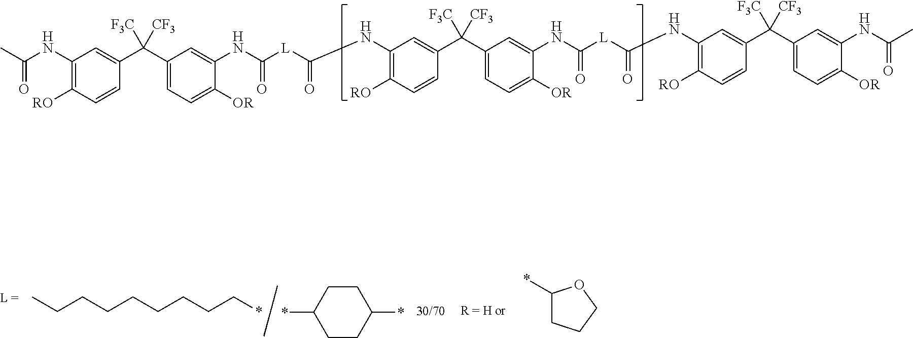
CC(NC1=C([RO])C=CC(C(C2=CC=C([OR])C(NC([L]C(NC3=C([RO])C=CC(C(C4=CC=C([OR])C(NC([L]C(=O)NC5=C([RO])C=CC(C(C6=CC=C([OR])C(NC(C)=O)=C6)([F3C])[CF3])=C5)=O)=C4)([F3C])[CF3])=C3)=O)=O)=C2)([F3C])[CF3])=C1)=O.C(CCCCCCC*)C.*C1CCC(*)CC1.C1(*)CCCO1
